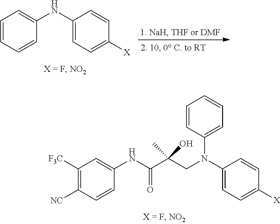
C1=CC=CC(NC2=CC=C([X])C=C2)=C1.C1([F3C])=C([NC])C=CC(NC(C(CN(C2=CC=C([X])C=C2)C2=CC=CC=C2)(C)O)=O)=C1
